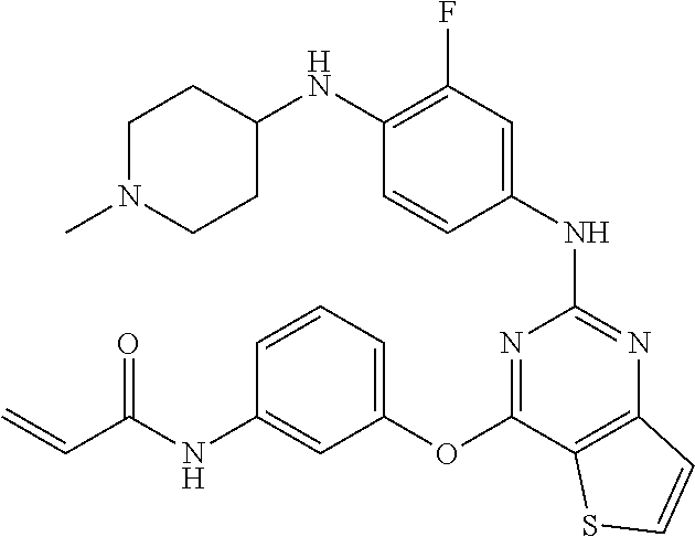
N(C1=C(F)C=C(NC2=NC3=C(C(OC4=CC=CC(NC(C=C)=O)=C4)=N2)SC=C3)C=C1)C1CCN(C)CC1
